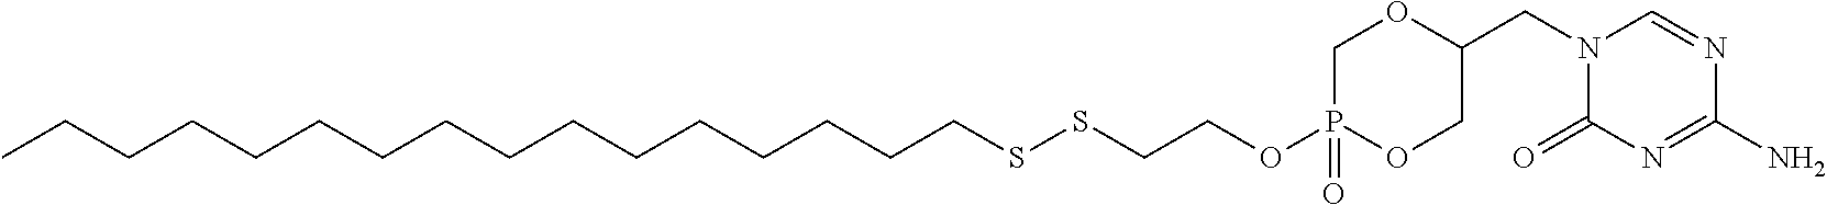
CCCCCCCCCCCCCCCCSSCCOP1(=O)OCC(CN2C(=O)N=C(N)N=C2)OC1
